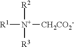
[R1][N+]([R2])([R3])[CH2CO2-]
